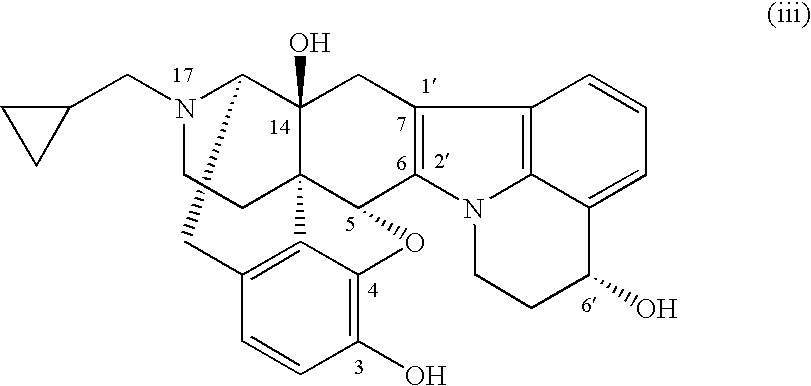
N1(CC2CC2)C2C3(O)C4(C(C5=C(C3)C3=C6N5CCC(O)C6=CC=C3)OC3=C(O)C=CC(=C43)C2)CC1
